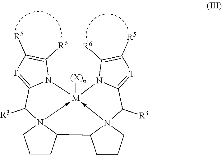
C1([R5])=C([R6])N2C(=[T]1)C([R3])N13->[M]24([(X)n])-N2(C([R3])C5=[T]C([R5])=C([R6])N45)CCCC2C1CCC3
